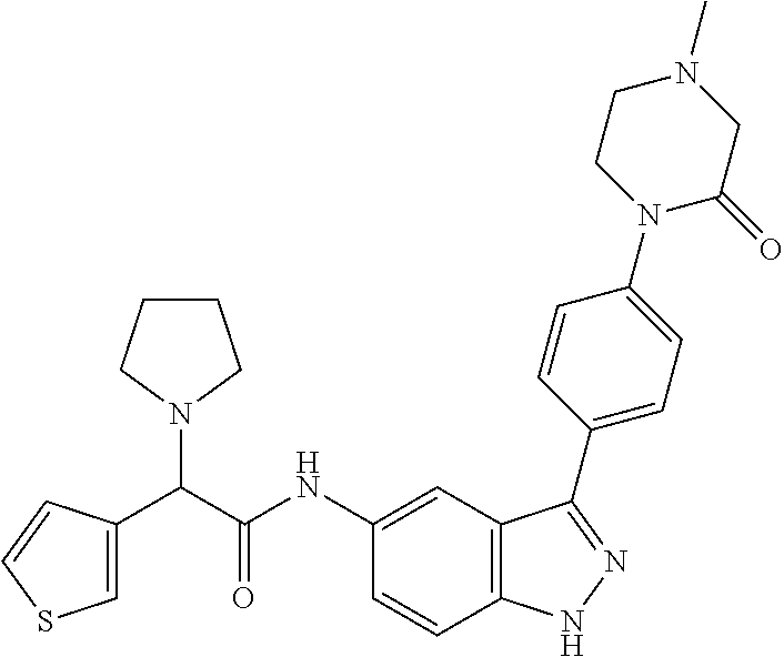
C1(NC(C(N2CCCC2)C2=CSC=C2)=O)=CC2=C(C=C1)NN=C2C1=CC=C(N2C(=O)CN(C)CC2)C=C1
